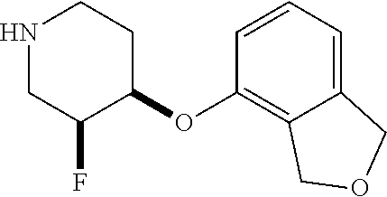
N1CC(F)C(OC2=C3C(=CC=C2)COC3)CC1
